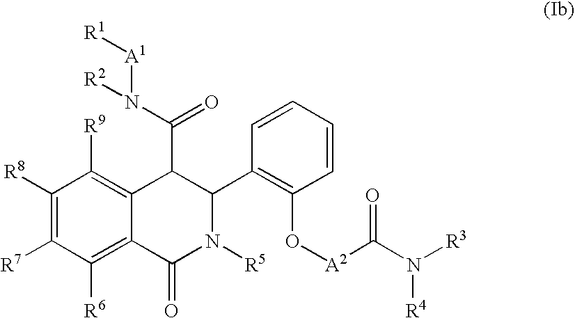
C1([R8])=C([R7])C([R6])=C2C(=C1[R9])C(C(N([R2])[A1][R1])=O)C(C1=C(O[A2]C(N([R3])[R4])=O)C=CC=C1)N([R5])C2=O
